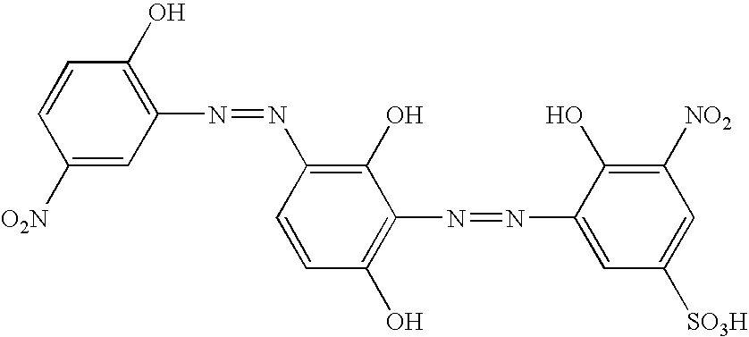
C1=CC([O2N])=CC(N=NC2=C(O)C(N=NC3=CC([SO3H])=CC([NO2])=C3O)=C(O)C=C2)=C1O
